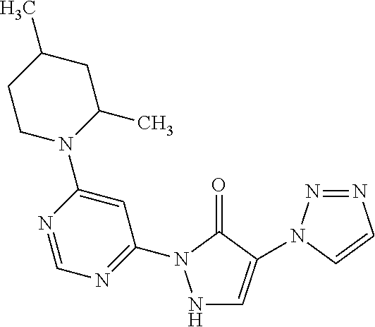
N1C=C(N2N=NC=C2)C(=O)N1C1=NC=NC(N2C(C)CC(C)CC2)=C1
